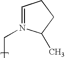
C1=N(CC)C(C)CC1
